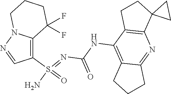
C(NC1=C2C(=NC3=C1CCC31CC1)CCC2)(N=S(N)(=O)C1=C2N(N=C1)CCCC2(F)F)=O
